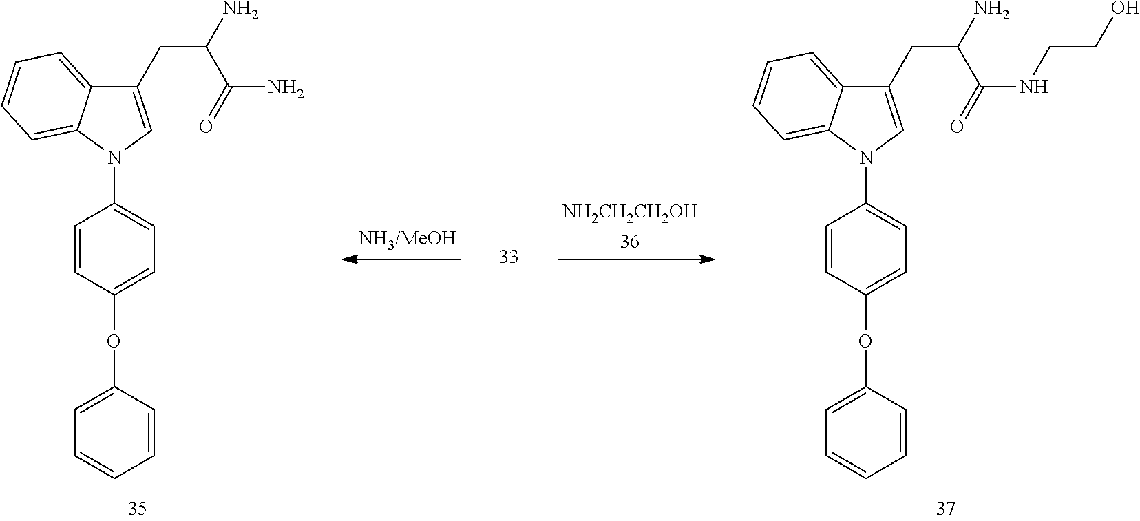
C1=CC(OC2=CC=CC=C2)=CC=C1N1C=C(CC(C(N)=O)N)C2=CC=CC=C12.[NH2CH2CH2OH].C1=CC(OC2=CC=CC=C2)=CC=C1N1C=C(CC(C(NCCO)=O)N)C2=CC=CC=C12
